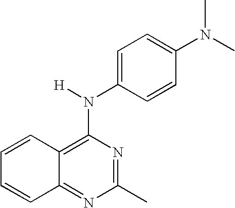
C1=CC2=C(N([H])C3=CC=C(N(C)C)C=C3)N=C(C)N=C2C=C1
